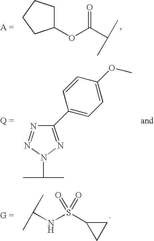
C1(OC(C(C)C)=O)CCCC1.C(NS(C1CC1)(=O)=O)(C)C.N1=NN(C(C)C)N=C1C1=CC=C(OC)C=C1
